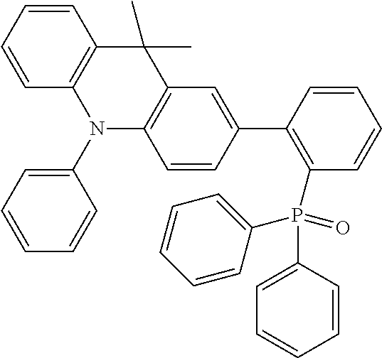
C1(C2=C(P(C3=CC=CC=C3)(C3=CC=CC=C3)=O)C=CC=C2)=CC2=C(C=C1)N(C1=CC=CC=C1)C1=C(C2(C)C)C=CC=C1
